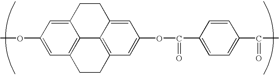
C1(OC)=CC2=C3C(=C1)CCC1=CC(OC(C4=CC=C(C(C)=O)C=C4)=O)=CC(=C31)CC2
